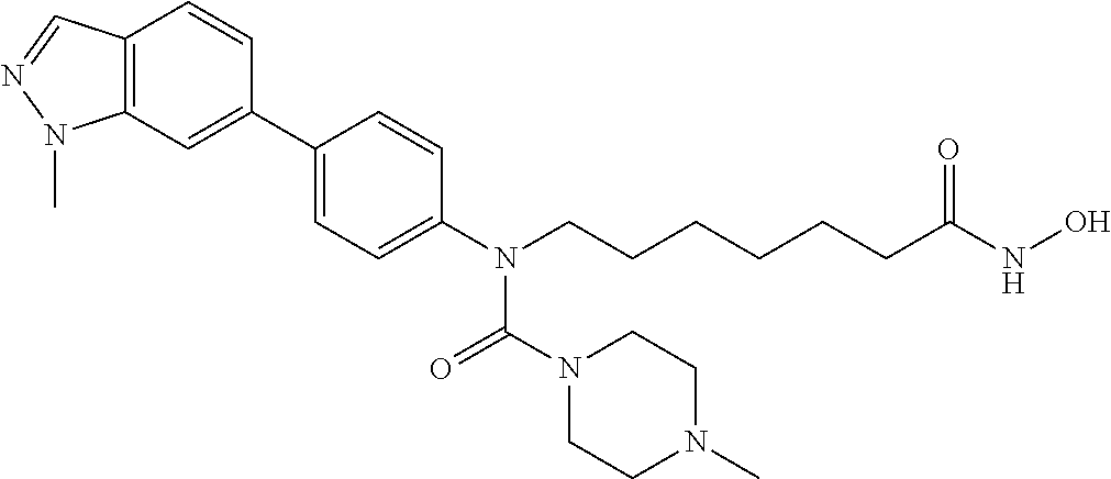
C12=C(C=C(C3=CC=C(N(CCCCCCC(NO)=O)C(N4CCN(C)CC4)=O)C=C3)C=C1)N(C)N=C2
